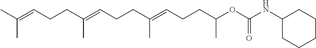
C(C(=CCCC(=CCCC(OC(NC1CCCCC1)=O)C)C)C)CC=C(C)C
